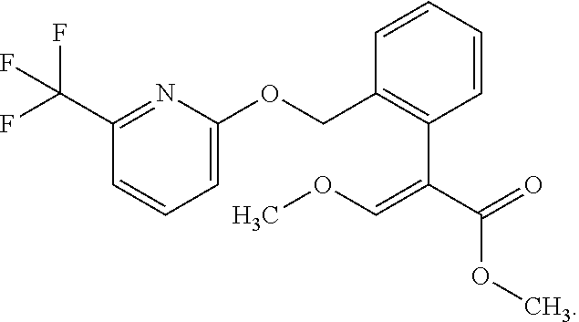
C1=C(OCC2=C(C(C(=O)OC)=COC)C=CC=C2)N=C(C(F)(F)F)C=C1
